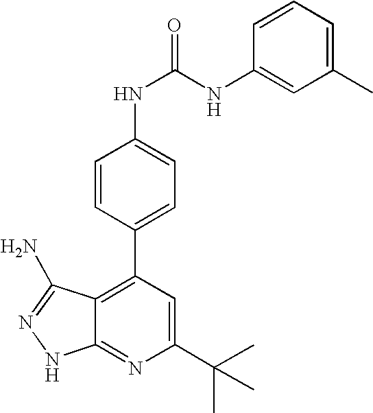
C1(C(C)(C)C)=CC(C2=CC=C(NC(=O)NC3=CC(C)=CC=C3)C=C2)=C2C(=N1)NN=C2N
